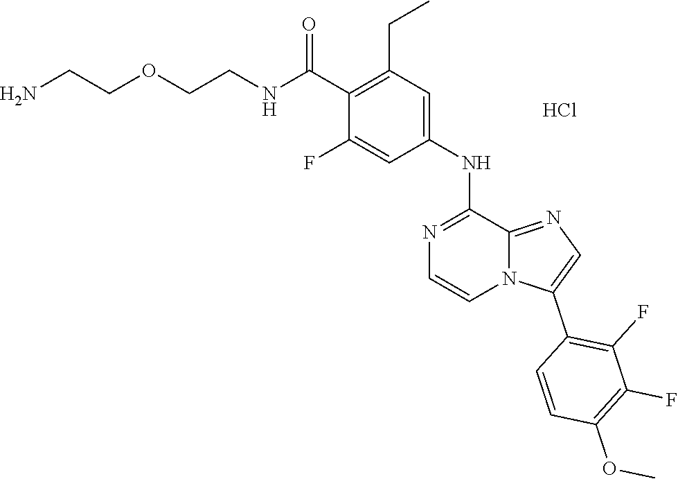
C1(C(NCCOCCN)=O)=C(CC)C=C(NC2=NC=CN3C2=NC=C3C2=C(F)C(F)=C(OC)C=C2)C=C1F.Cl
